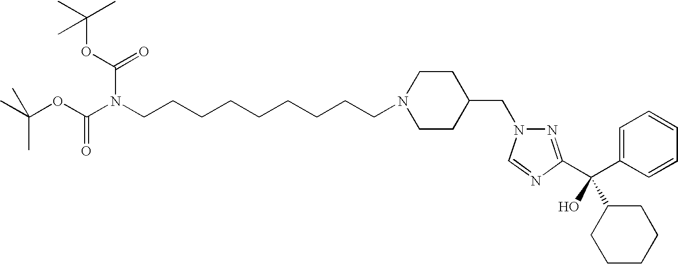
C1CC(CN2N=C(C(O)(C3CCCCC3)C3=CC=CC=C3)N=C2)CCN1CCCCCCCCCN(C(OC(C)(C)C)=O)C(OC(C)(C)C)=O
